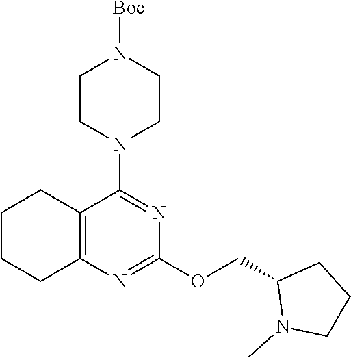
C1CN(C2=NC(OCC3N(C)CCC3)=NC3=C2CCCC3)CCN1[Boc]
